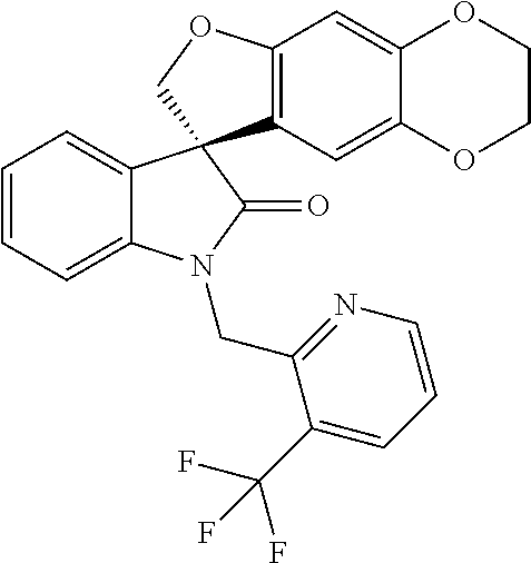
C1=CC=C2C(=C1)C1(C(=O)N2CC2=NC=CC=C2C(F)(F)F)C2=C(C=C3C(=C2)OCCO3)OC1
